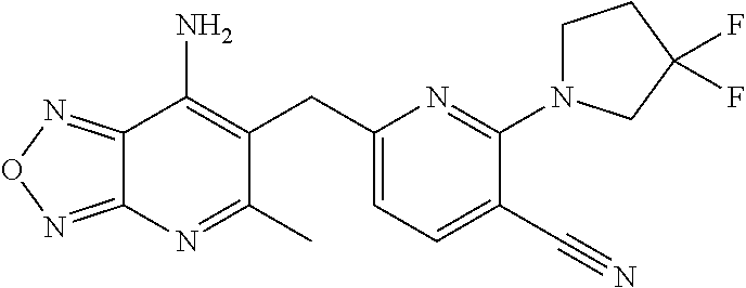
C12=NON=C1N=C(C)C(CC1=CC=C(C#N)C(N3CCC(F)(F)C3)=N1)=C2N
